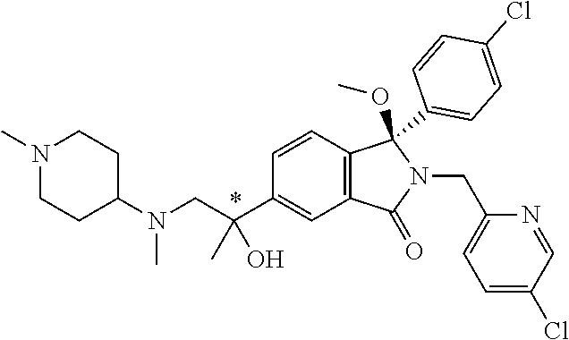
C1=CC2=C(C=C1C(CN(C)C1CCN(C)CC1)(C)O)C(=O)N(CC1=CC=C(Cl)C=N1)C2(C1=CC=C(Cl)C=C1)OC
